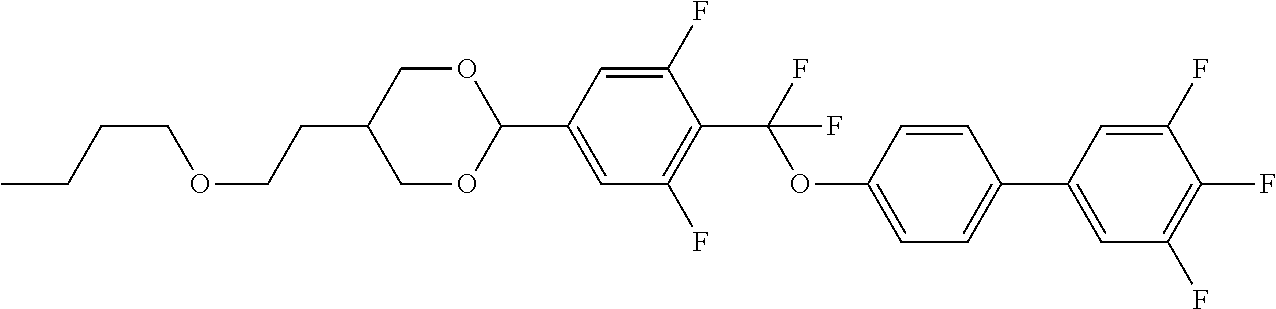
C(OCCC1COC(C2=CC(F)=C(C(F)(OC3=CC=C(C4=CC(F)=C(F)C(F)=C4)C=C3)F)C(F)=C2)OC1)CCC
